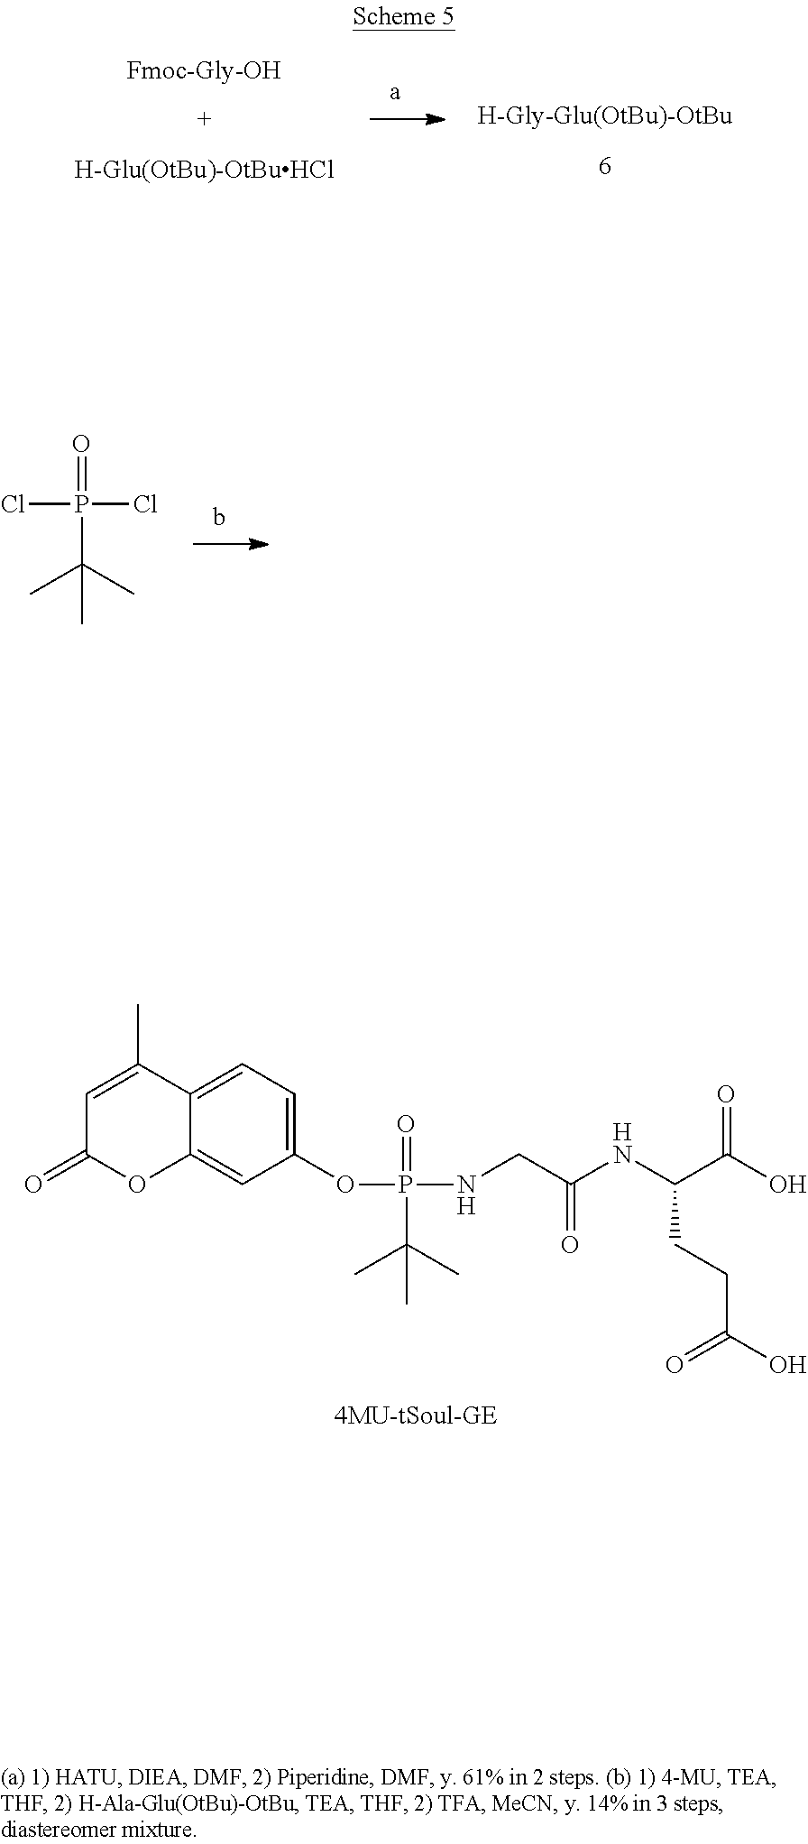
ClP(Cl)(=O)C(C)(C)C.[Fmoc-Gly-OH].[H-Glu(OtBu)-OtBuHCl].[H-Gly-Glu(OtBu)-OtBu].C12=CC(OP(NCC(NC(C(O)=O)CCC(O)=O)=O)(=O)C(C)(C)C)=CC=C1C(C)=CC(=O)O2
